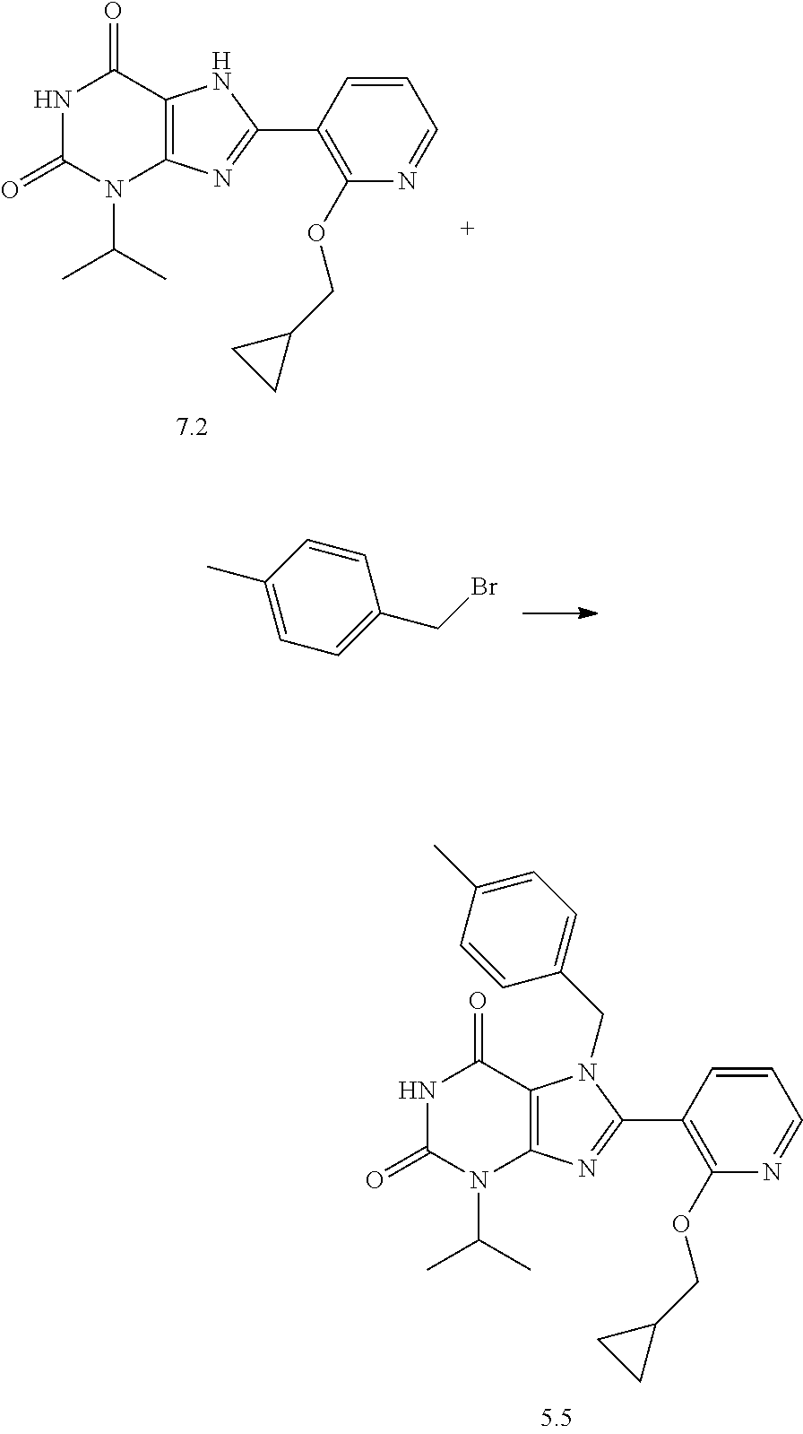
N1C(=O)N(C(C)C)C2=C(C1=O)N(CC1=CC=C(C)C=C1)C(C1=C(OCC3CC3)N=CC=C1)=N2.N1C(=O)N(C(C)C)C2=C(C1=O)NC(C1=C(OCC3CC3)N=CC=C1)=N2.C1=C(C)C=CC(CBr)=C1
